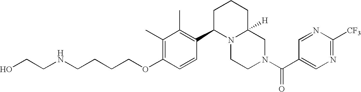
C(OC1=C(C)C(C)=C(C2N3C([H])(CN(C(=O)C4=CN=C([CF3])N=C4)CC3)CCC2)C=C1)CCCNCCO
